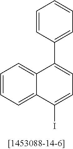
C1=CC=C2C(=C1)C(C1=CC=CC=C1)=CC=C2I
